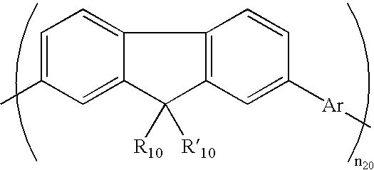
C12=CC=C(C)C=C1C([R10])([R10])C1=C2C=CC([Ar]C)=C1
